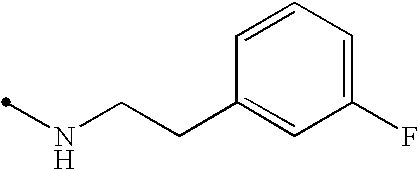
N(CCC1=CC(F)=CC=C1)C
